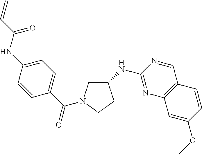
C1(NC2=NC3=C(C=N2)C=CC(OC)=C3)CN(C(C2=CC=C(NC(=O)C=C)C=C2)=O)CC1
